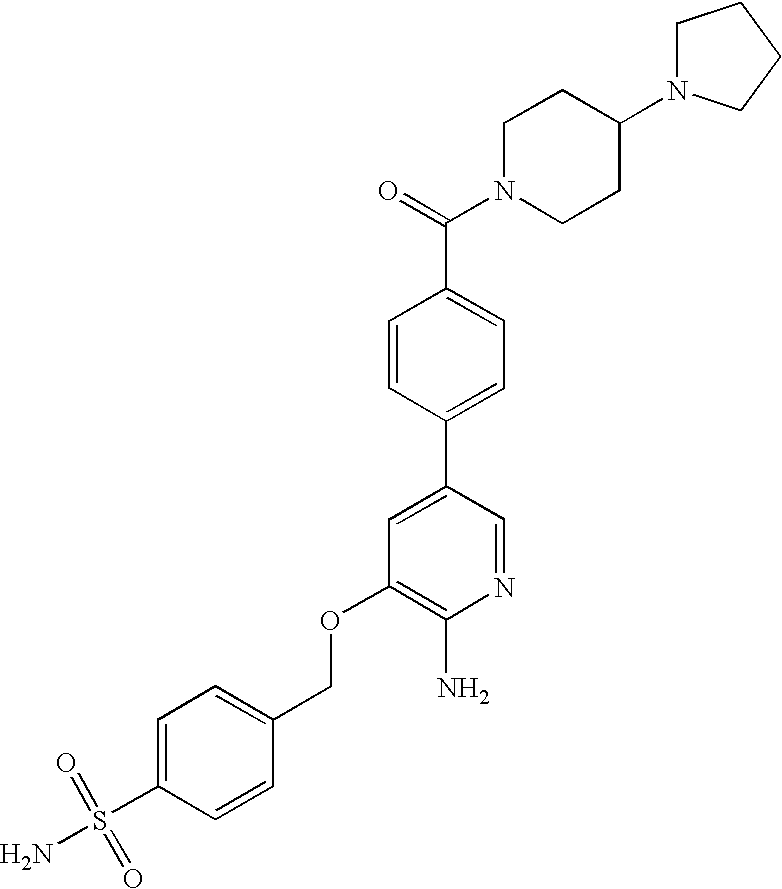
C(OC1=C(N)N=CC(C2=CC=C(C(=O)N3CCC(N4CCCC4)CC3)C=C2)=C1)C1=CC=C(S(N)(=O)=O)C=C1
